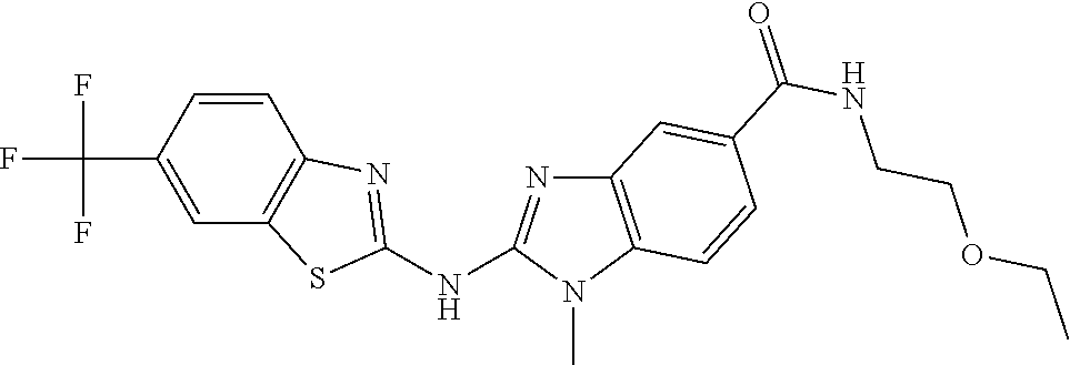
C(C1=CC2=C(C=C1)N=C(NC1=NC3=C(N1C)C=CC(C(NCCOCC)=O)=C3)S2)(F)(F)F
